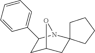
C1=CC=CC(C2CC3CC4(N2O3)CCCC4)=C1
